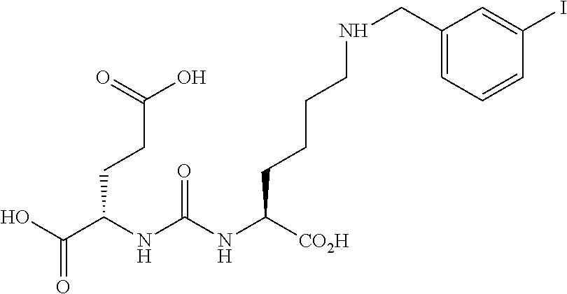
OC(C(NC(NC([CO2H])CCCCNCC1=CC=CC(I)=C1)=O)CCC(=O)O)=O
